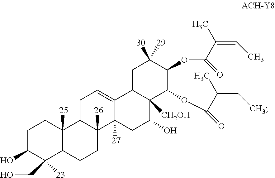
C1C(O)C(CO)([23])C2C([25])(C1)C1C([26])(CC2)C2([27])C(=CC1)C1C([CH2OH])(C(O)C2)C(OC(=O)C(=CC)C)C(OC(=O)C(=CC)C)C([30])([29])C1
